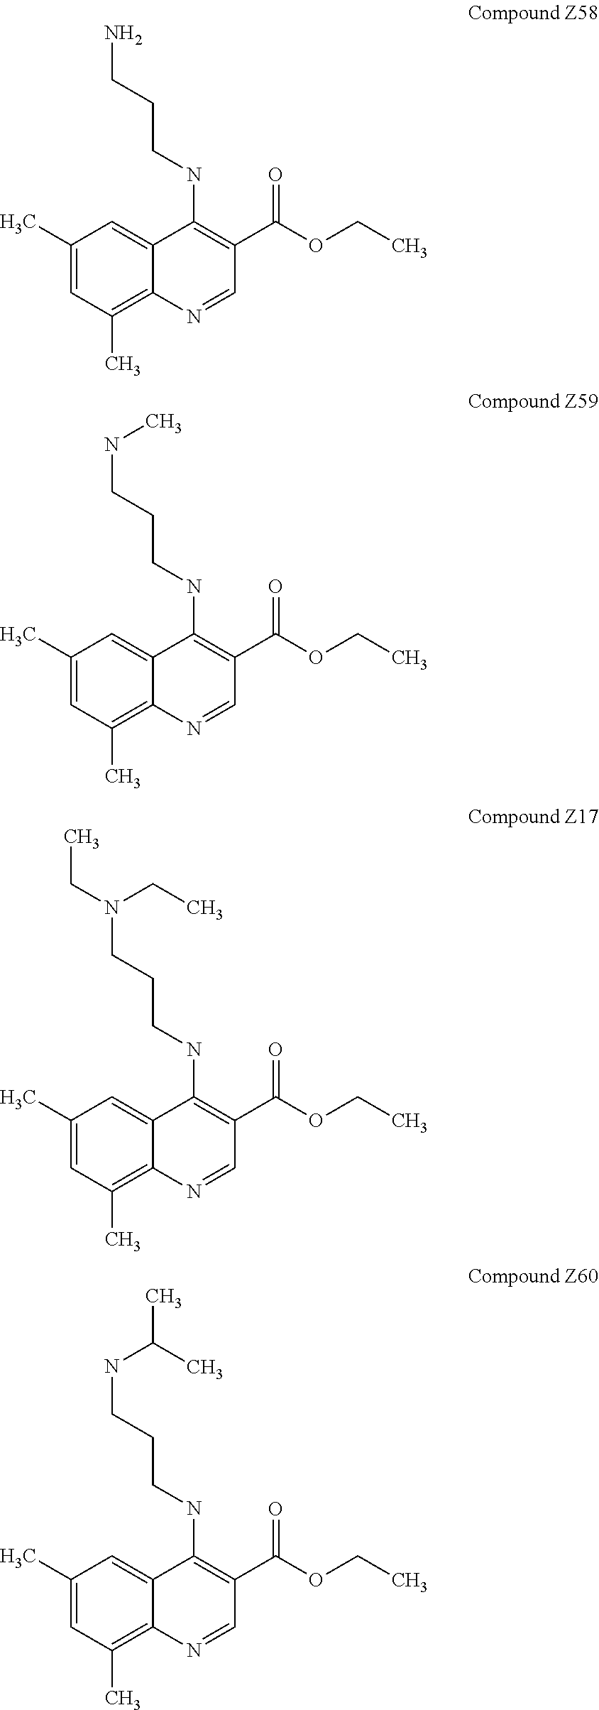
C1(C)=CC(C)=C2C(=C1)C(NCCCN)=C(C(OCC)=O)C=N2.C1(C)=CC(C)=C2C(=C1)C(NCCCNC)=C(C(OCC)=O)C=N2.C1(C)=CC(C)=C2C(=C1)C(NCCCN(CC)CC)=C(C(OCC)=O)C=N2.C1(C)=CC(C)=C2C(=C1)C(NCCCNC(C)C)=C(C(OCC)=O)C=N2
